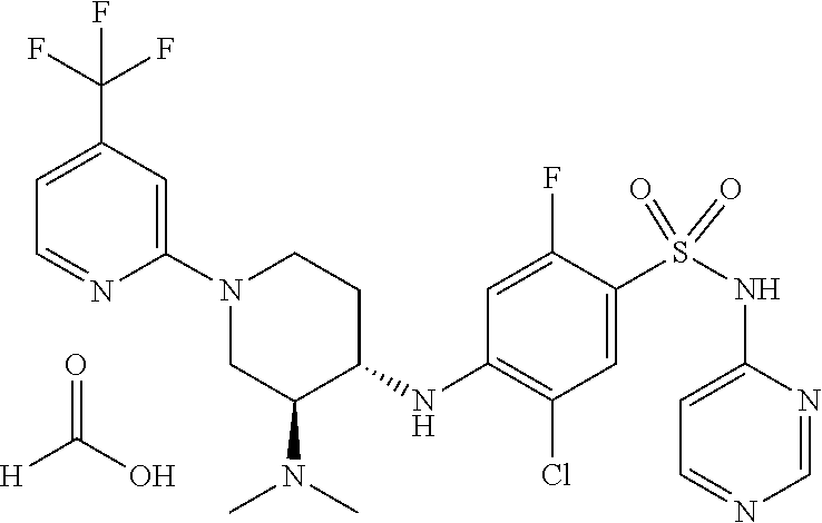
S(C1=CC(Cl)=C(NC2CCN(C3=CC(C(F)(F)F)=CC=N3)CC2N(C)C)C=C1F)(NC1=CC=NC=N1)(=O)=O.[H]C(O)=O
